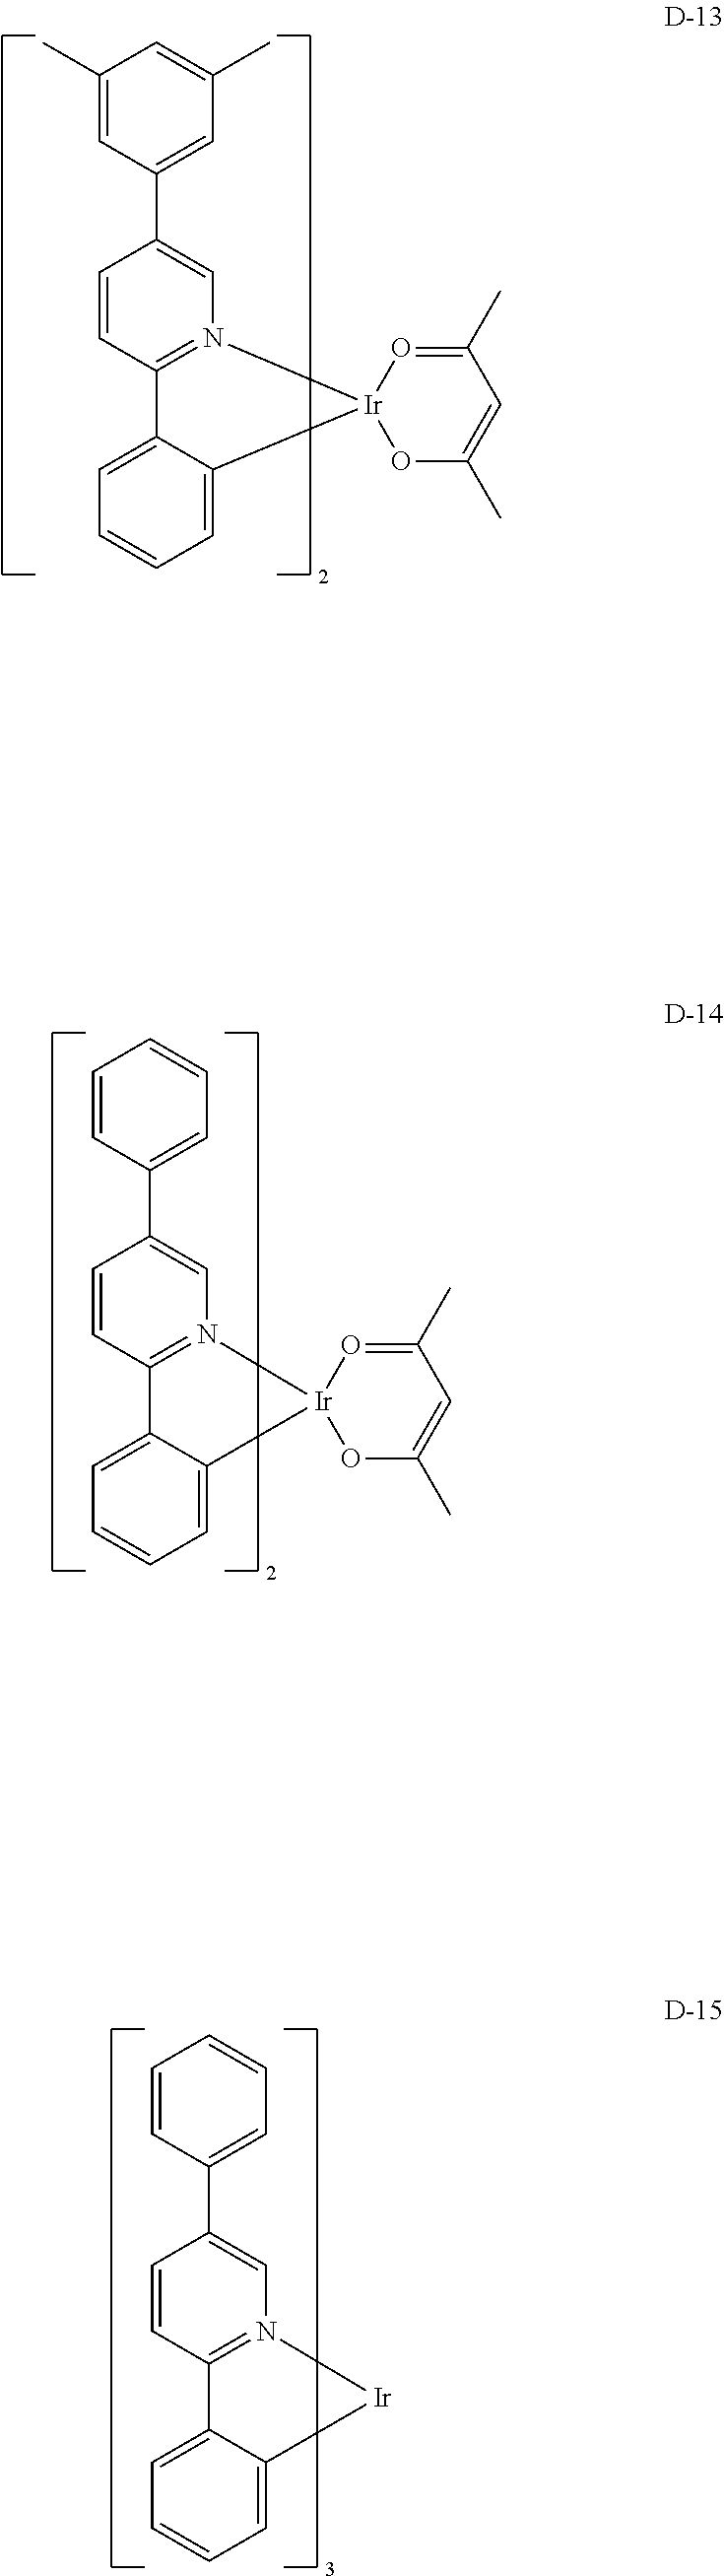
C1=CC=C2C(=C1)C1=N(C=C(C3=CC=CC=C3)C=C1)[Ir]2.C1=CC=C2C(=C1)C1=N(C=C(C3=CC=CC=C3)C=C1)[Ir]21OC(C)=CC(C)=O1.C1=CC=C2C(=C1)C1=N(C=C(C3=CC(C)=CC(C)=C3)C=C1)[Ir]21OC(C)=CC(C)=O1
